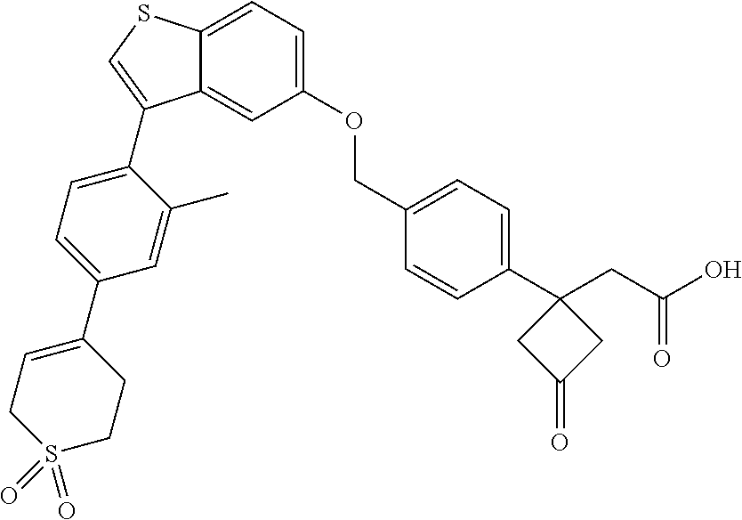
S1(=O)(=O)CCC(C2=CC=C(C3=CSC4=CC=C(OCC5=CC=C(C6(CC(O)=O)CC(=O)C6)C=C5)C=C43)C(C)=C2)=CC1
